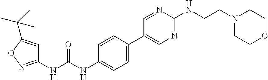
C1(C2=CC=C(NC(NC3=NOC(C(C)(C)C)=C3)=O)C=C2)=CN=C(NCCN2CCOCC2)N=C1
